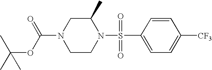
C1(C)CN(C(=O)OC(C)(C)C)CCN1S(=O)(C1=CC=C([CF3])C=C1)=O
